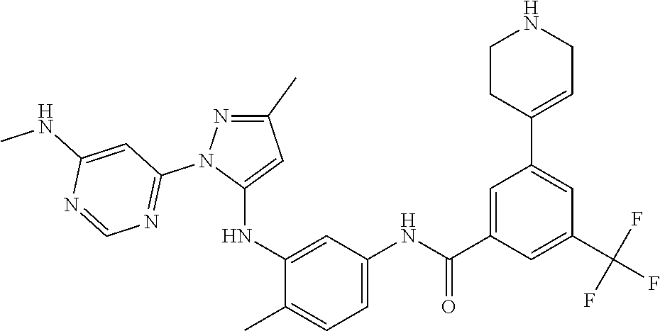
C1(C)=NN(C2=NC=NC(NC)=C2)C(NC2=CC(NC(C3=CC(C4=CCNCC4)=CC(C(F)(F)F)=C3)=O)=CC=C2C)=C1
